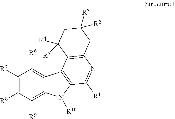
C1([R7])=C([R8])C([R9])=C2C(=C1[R6])C1=C(N2[R10])C([R1])=NC2=C1C([R4])([R5])CC([R2])([R3])C2
